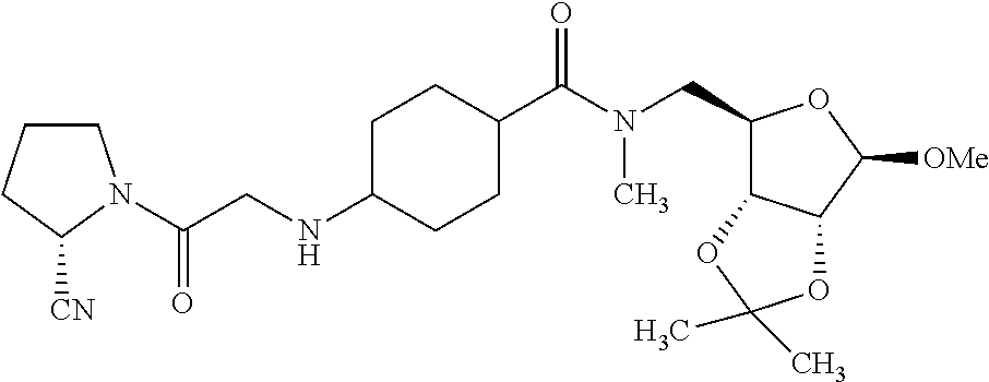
C(CNC1CCC(C(N(CC2C3C(C([OMe])O2)OC(C)(C)O3)C)=O)CC1)(N1CCCC1[CN])=O
